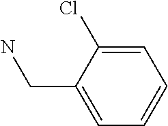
C1=C(Cl)C(CN)=CC=C1
